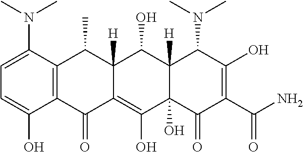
C1=C(N(C)C)C2=C(C(O)=C1)C(=O)C1=C(O)C3(O)C([H])(C(O)C1([H])C2C)C(N(C)C)C(O)=C(C(N)=O)C3=O
